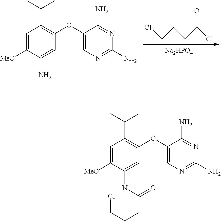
C(C1=C(OC2=CN=C(N)N=C2N)C=C(NC(CCCCl)=O)C([MeO])=C1)(C)C.[Na2HPO4].ClCCCC(Cl)=O.C(C1=C(OC2=CN=C(N)N=C2N)C=C(N)C([MeO])=C1)(C)C
